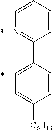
C1=CC=CC(C2=CC=C([C6H13])C=C2)=N1.*.*
